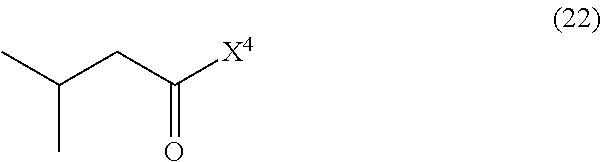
C(C(C)C)C([X4])=O
